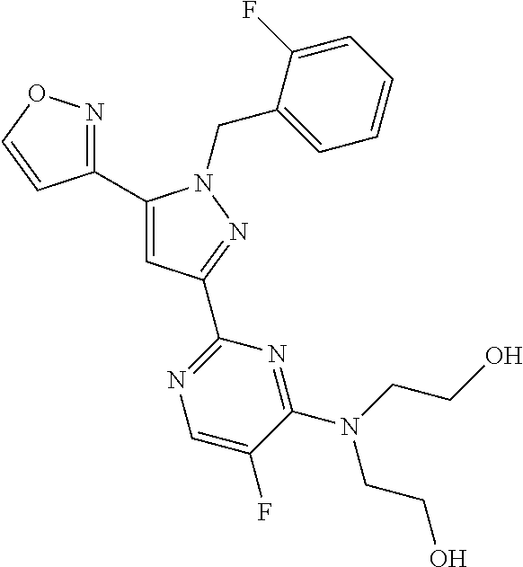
C1(C2=NOC=C2)=CC(C2=NC=C(F)C(N(CCO)CCO)=N2)=NN1CC1=CC=CC=C1F
